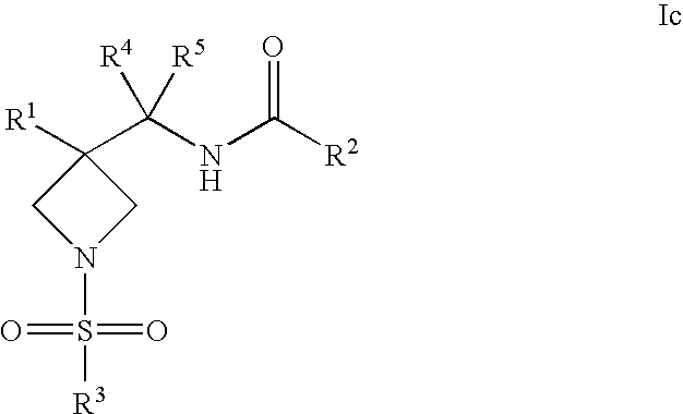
C1([R1])(C(NC([R2])=O)([R4])[R5])CN(S([R3])(=O)=O)C1
